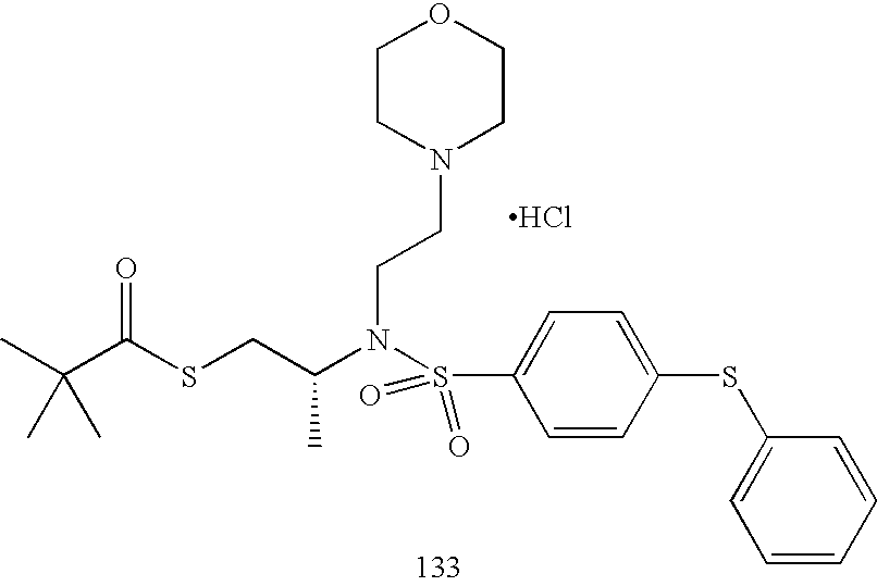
CC(N(S(C1=CC=C(SC2=CC=CC=C2)C=C1)(=O)=O)CCN1CCOCC1)CSC(C(C)(C)C)=O.Cl
